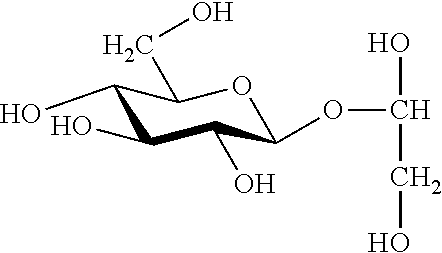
C1(O)C(O)C(O)C(OC(CO)O)OC1CO
